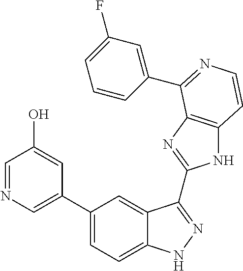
C1(C2=CN=CC(O)=C2)=CC=C2C(=C1)C(C1=NC3=C(N1)C=CN=C3C1=CC(F)=CC=C1)=NN2
